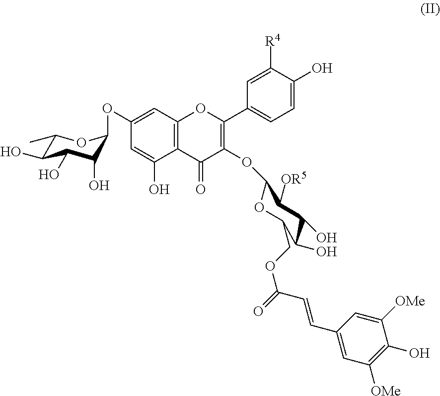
C1(C)C(O)C(O)C(O)C(OC2=CC3=C(C(O)=C2)C(=O)C(OC2OC(COC(=O)C=CC4=CC([OMe])=C(O)C([OMe])=C4)C(O)C(O)C2[OR5])=C(C2=CC=C(O)C([R4])=C2)O3)O1
